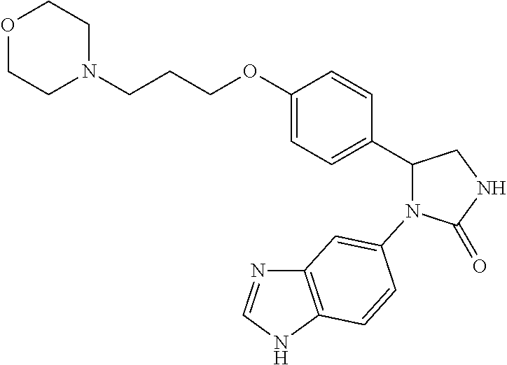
C1(=O)NCC(C2=CC=C(OCCCN3CCOCC3)C=C2)N1C1=CC2=C(NC=N2)C=C1
